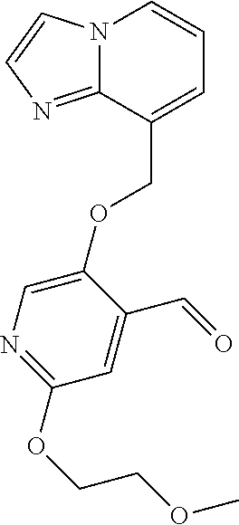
N12C(=NC=C1)C(COC1=CN=C(OCCOC)C=C1C=O)=CC=C2
